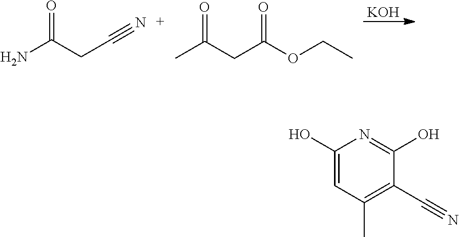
O=C(N)CC#N.O=C(C)CC(=O)OCC.[KOH].C1(O)=CC(C)=C(C#N)C(O)=N1
